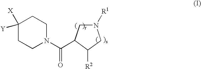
C1([X])([Y])CCN(C(C2C([R2])CN([R1])C2)=O)CC1
